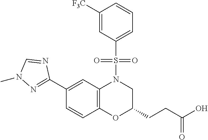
C1(C2=NN(C)C=N2)=CC2=C(C=C1)OC(CCC(O)=O)CN2S(C1=CC=CC([F3C])=C1)(=O)=O
